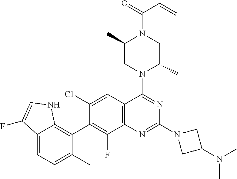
C12=CC=C(C)C(C3=C(F)C4=C(C=C3Cl)C(N3C(C)CN(C(=O)C=C)C(C)C3)=NC(N3CC(N(C)C)C3)=N4)=C1NC=C2F
